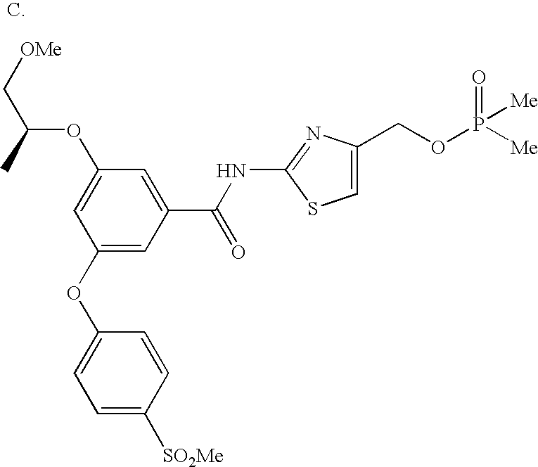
C1=C([SO2Me])C=CC(OC2=CC(C(NC3=NC(COP([Me])(=O)[Me])=CS3)=O)=CC(OC(C[OMe])C)=C2)=C1
